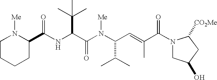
N(C(C(N(C(C(C)C)C=C(C(N1CC(O)CC1[CO2Me])=O)C)[Me])=O)C(C)(C)C)C(=O)C1N([Me])CCCC1
